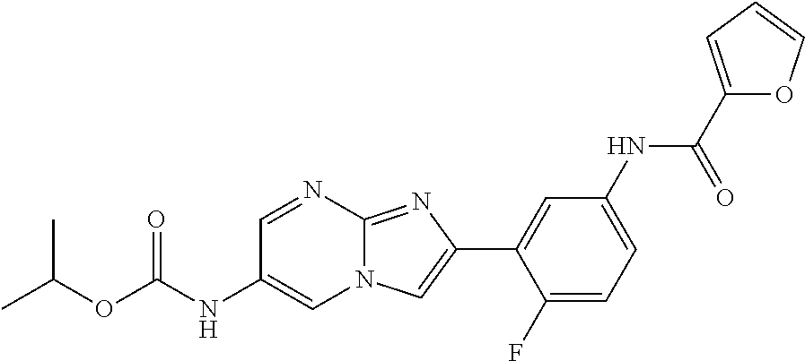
C1=NC2=NC(C3=CC(NC(C4=CC=CO4)=O)=CC=C3F)=CN2C=C1NC(OC(C)C)=O
